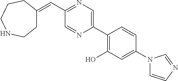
C(C1=NC=C(C2=C(O)C=C(N3C=CN=C3)C=C2)N=C1)=C1CCNCCC1
